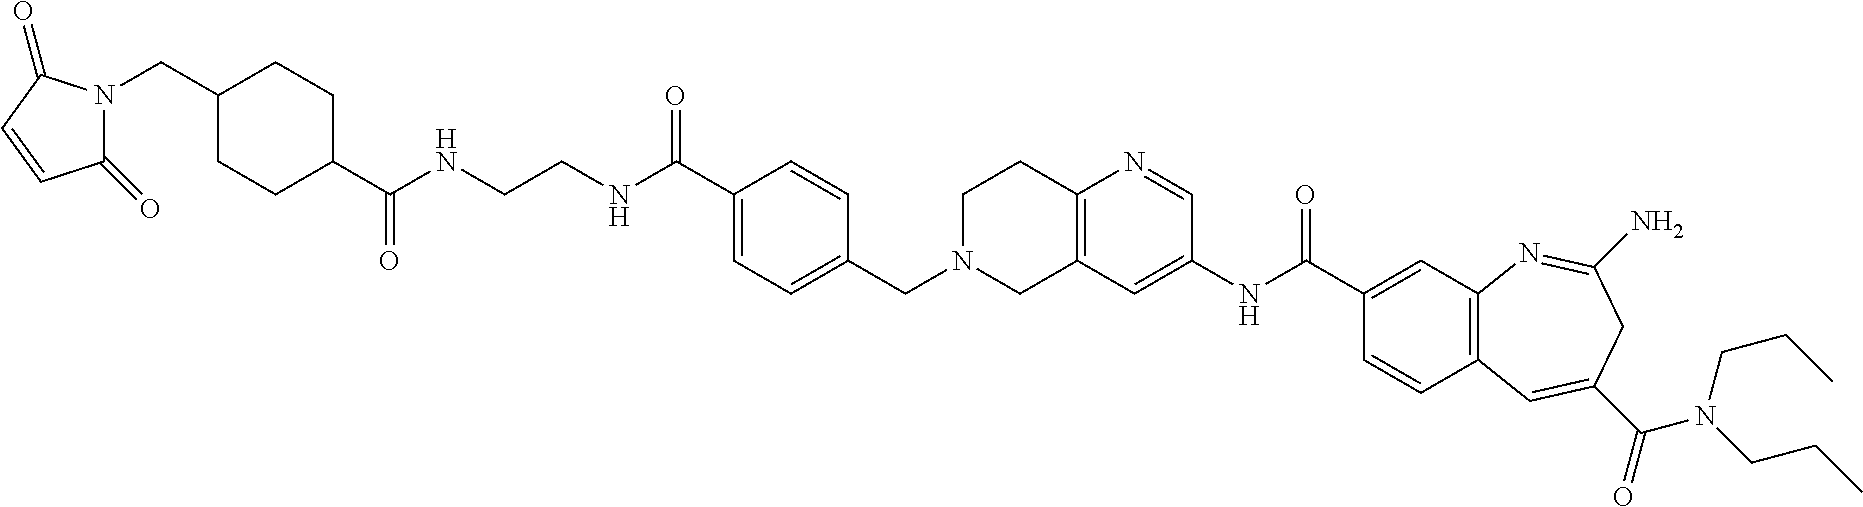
C(NCCNC(C1=CC=C(CN2CC3=C(CC2)N=CC(NC(C2=CC4=C(C=C2)C=C(C(=O)N(CCC)CCC)CC(N)=N4)=O)=C3)C=C1)=O)(=O)C1CCC(CN2C(=O)C=CC2=O)CC1
